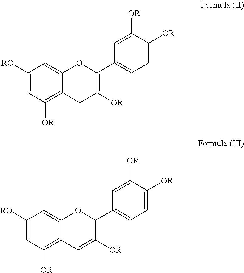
C1([RO])=CC([OR])=C2C(=C1)OC(C1=CC=C([OR])C([OR])=C1)=C([OR])C2.C1([RO])=CC([OR])=C2C(=C1)OC(C1=CC=C([OR])C([OR])=C1)C([OR])=C2
